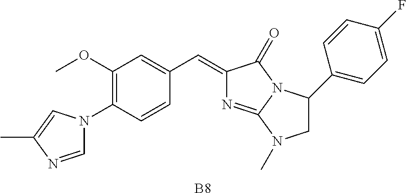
C1=NC(C)=CN1C1=C(OC)C=C(C=C2N=C3N(C2=O)C(C2=CC=C(F)C=C2)CN3C)C=C1.[B8]
